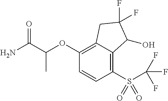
C1(OC(C(N)=O)C)=C2C(=C(S(C(F)(F)F)(=O)=O)C=C1)C(O)C(F)(F)C2
